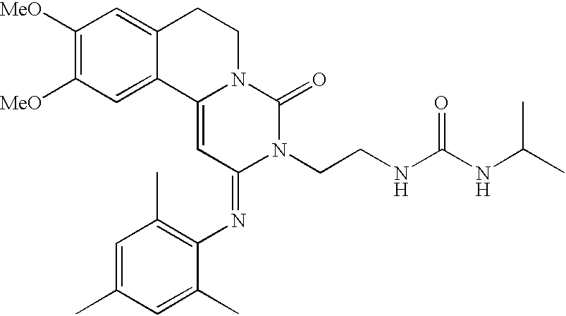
C1([MeO])=C([MeO])C=C2C(=C1)CCN1C2=CC(=NC2=C(C)C=C(C)C=C2C)N(CCNC(NC(C)C)=O)C1=O
